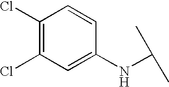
C1(Cl)=C(Cl)C=C(NC(C)C)C=C1
